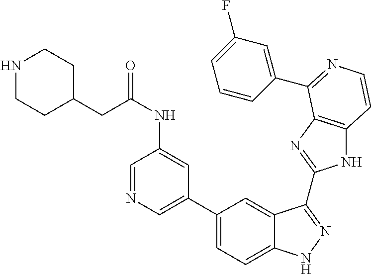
C1(C2=CN=CC(NC(CC3CCNCC3)=O)=C2)=CC=C2C(=C1)C(C1=NC3=C(N1)C=CN=C3C1=CC(F)=CC=C1)=NN2
